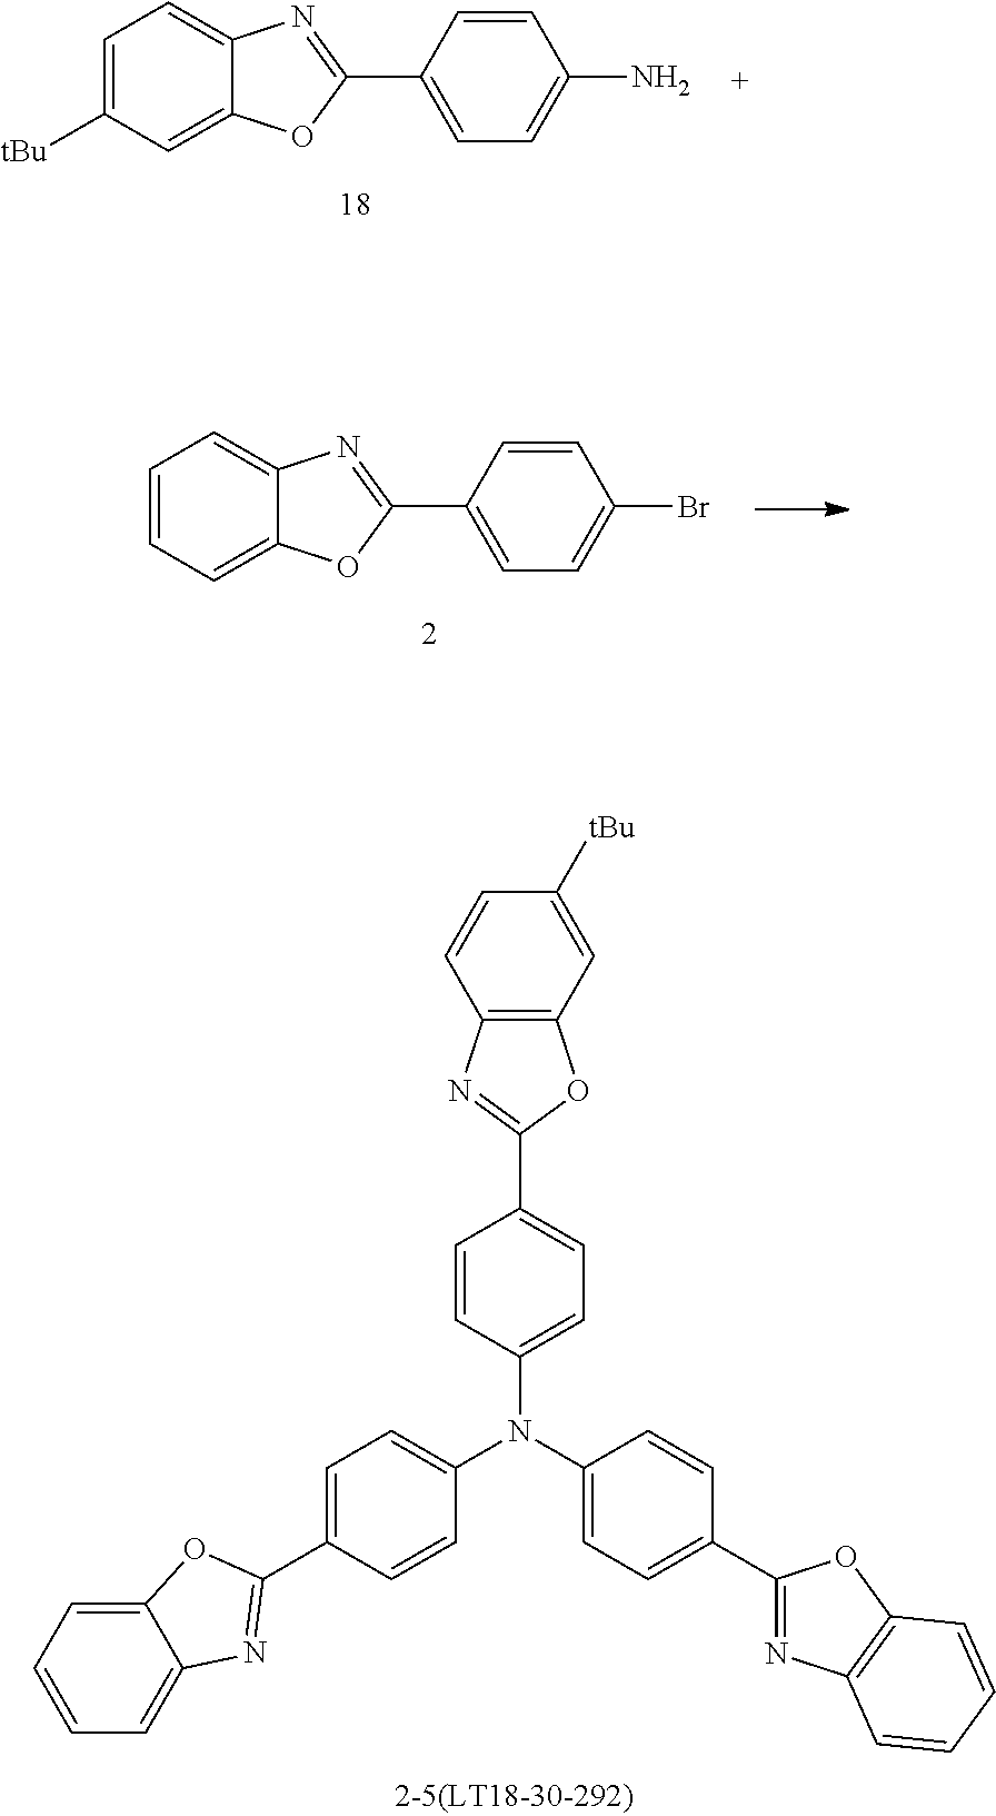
C1=C(C2=NC3=CC=CC=C3O2)C=CC(Br)=C1.C1=C(C2=NC3=CC=C([tBu])C=C3O2)C=CC(N)=C1.C1=CC=C2C(=C1)N=C(C1=CC=C(N(C3=CC=C(C4=NC5=C(O4)C=C([tBu])C=C5)C=C3)C3=CC=C(C4=NC5=C(O4)C=CC=C5)C=C3)C=C1)O2
